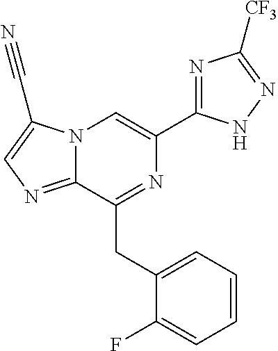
N12C(=NC=C1C#N)C(CC1=CC=CC=C1F)=NC(C1=NC([CF3])=NN1)=C2
